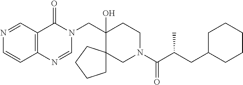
C(C1(O)CCN(C(C(CC2CCCCC2)C)=O)CC12CCCC2)N1C(=O)C2=C(N=C1)C=CN=C2
